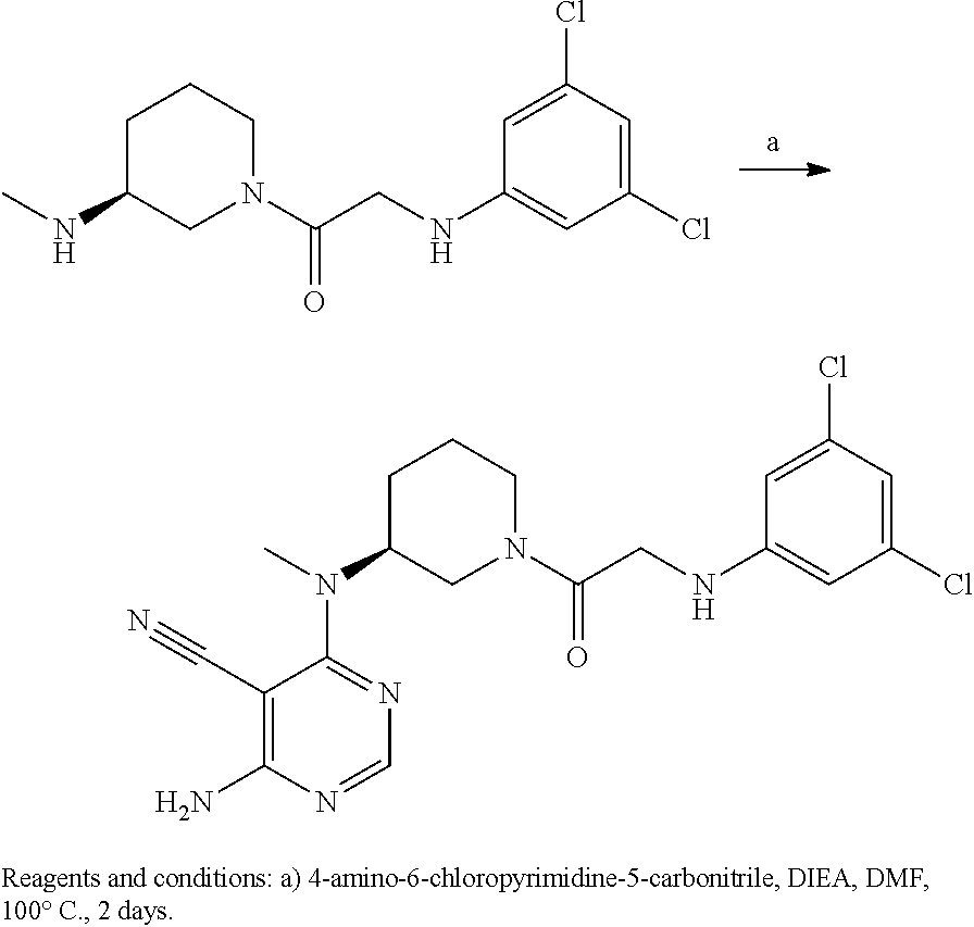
C1(Cl)=CC(Cl)=CC(NCC(N2CCCC(NC)C2)=O)=C1.C1(Cl)=CC(Cl)=CC(NCC(N2CCCC(N(C3=NC=NC(N)=C3C#N)C)C2)=O)=C1
